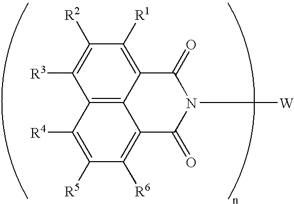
C1([R3])=C([R2])C([R1])=C2C3=C1C([R4])=C([R5])C([R6])=C3C(=O)N([W])C2=O
